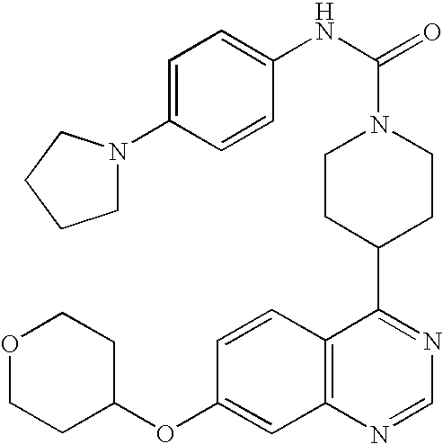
C12=C(C=CC(OC3CCOCC3)=C1)C(C1CCN(C(NC3=CC=C(N4CCCC4)C=C3)=O)CC1)=NC=N2
